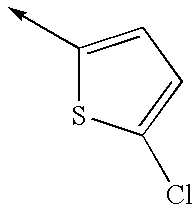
C1=CC=C(Cl)S1
